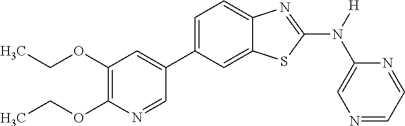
C1(OCC)=C(OCC)N=CC(C2=CC=C3C(=C2)SC(N([H])C2=CN=CC=N2)=N3)=C1
